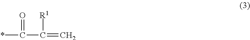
*C(C(=C)[R1])=O
